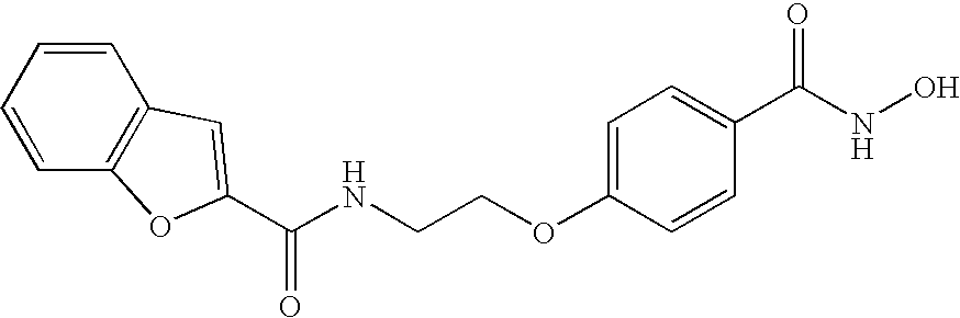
C(NCCOC1=CC=C(C(NO)=O)C=C1)(=O)C1=CC2=C(C=CC=C2)O1
